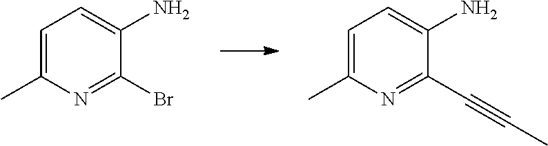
C1=C(C)N=C(Br)C(N)=C1.C1=C(C)N=C(C#CC)C(N)=C1
